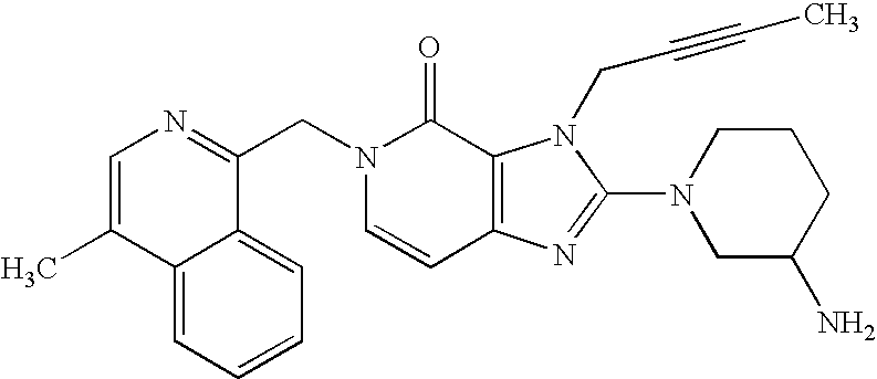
C12=CC=CC=C1C(CN1C=CC3=C(C1=O)N(CC#CC)C(N1CC(N)CCC1)=N3)=NC=C2C
